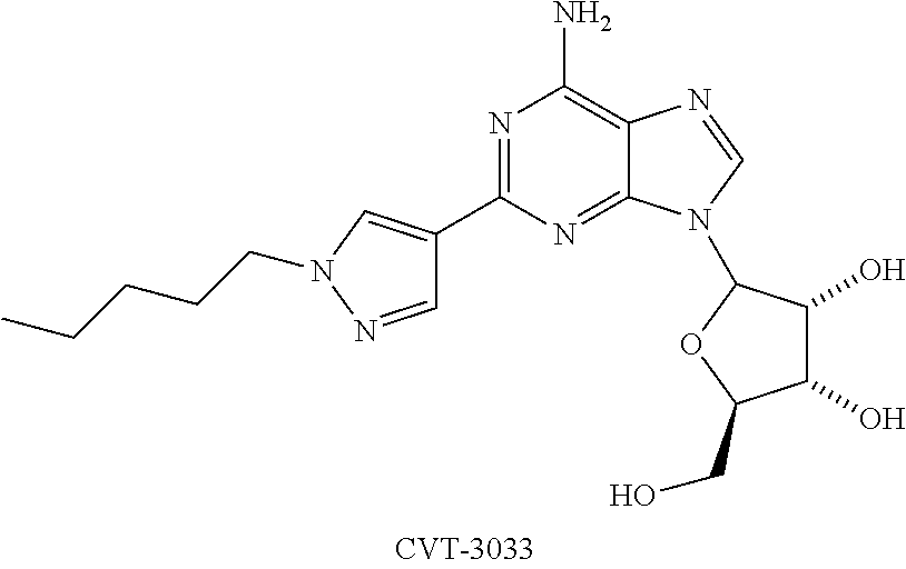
C1=NN(CCCCC)C=C1C1=NC(N)=C2C(=N1)N(C1C(O)C(O)C(CO)O1)C=N2
